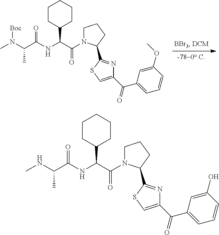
C1CCC(C2=NC(C(=O)C3=CC=CC(OC)=C3)=CS2)N1C(C(NC(C(N(C)[Boc])C)=O)C1CCCCC1)=O.C1CCC(C2=NC(C(=O)C3=CC=CC(O)=C3)=CS2)N1C(C(NC(C(NC)C)=O)C1CCCCC1)=O
